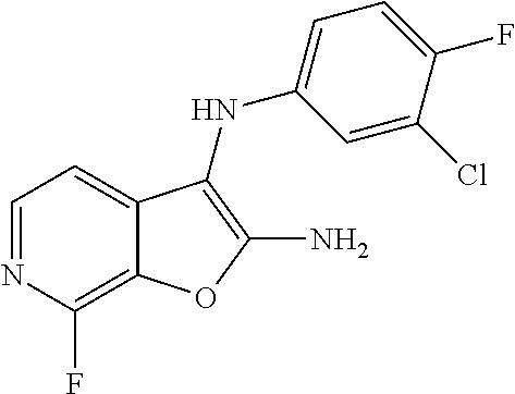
C12=C(F)N=CC=C1C(NC1=CC=C(F)C(Cl)=C1)=C(N)O2
